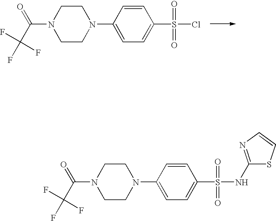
C1(S(=O)(=O)Cl)=CC=C(N2CCN(C(=O)C(F)(F)F)CC2)C=C1.C1(S(=O)(=O)NC2=NC=CS2)=CC=C(N2CCN(C(=O)C(F)(F)F)CC2)C=C1
